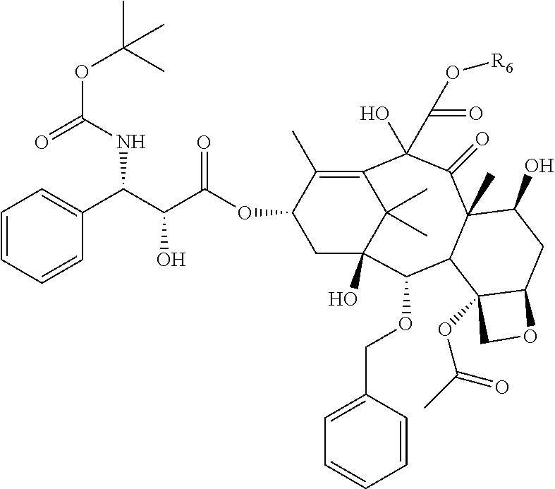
C1=CC=CC(C(C(C(OC2CC3(O)C(C)(C)C(=C2C)C(C(O[R6])=O)(O)C(=O)C2(C)C(C3OCC3=CC=CC=C3)C3(OC(C)=O)C(CC2O)OC3)=O)O)NC(OC(C)(C)C)=O)=C1
